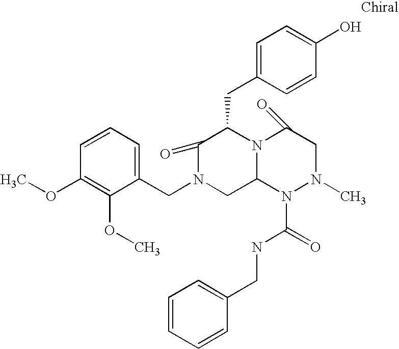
C1=CC(OC)=C(OC)C(CN2CC3N(C(CC4=CC=C(O)C=C4)C2=O)C(=O)CN(C)N3C(=O)NCC2=CC=CC=C2)=C1
